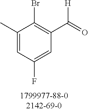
C1(C)=CC(F)=CC(C([H])=O)=C1Br
